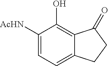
C1([AcHN])=CC=C2C(=C1O)C(=O)CC2
